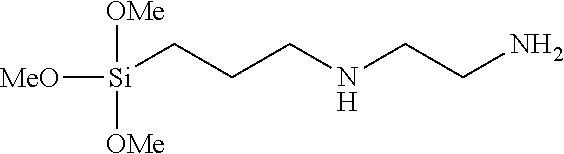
[MeO][Si]([OMe])([OMe])CCCNCCN
